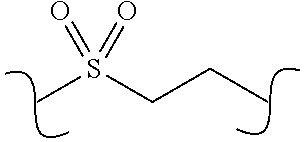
C(C)CS(C)(=O)=O
